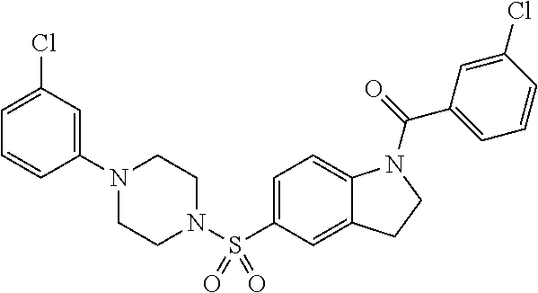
C1(N2CCN(S(C3=CC=C4C(=C3)CCN4C(=O)C3=CC=CC(Cl)=C3)(=O)=O)CC2)=CC(Cl)=CC=C1
